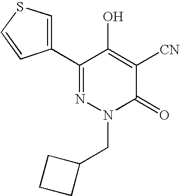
C1(C2=CSC=C2)=NN(CC2CCC2)C(=O)C([CN])=C1O
